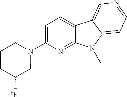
N1(C2=CC=C3C(=N2)N(C)C2=CC=NC=C32)CCCC([18F])C1
